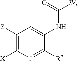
C1([Z])=C([X])[J]=C([R2])C(NC([W])=O)=C1
